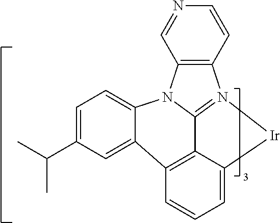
C1=C(C(C)C)C=C2C3=C4C5=N(C6=C(N5C2=C1)C=NC=C6)[Ir]C4=CC=C3
